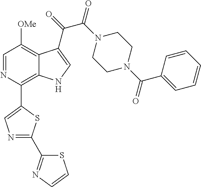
C1=NC(C2=CN=C(C3=NC=CS3)S2)=C2C(=C1[OMe])C(C(=O)C(N1CCN(C(C3=CC=CC=C3)=O)CC1)=O)=CN2
